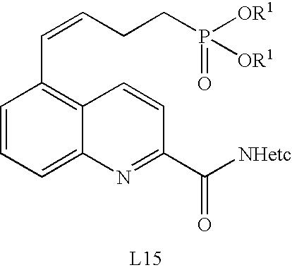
C1=CC=C2C(=C1C=CCCP([OR1])(=O)[OR1])C=CC(C([NHetc])=O)=N2
